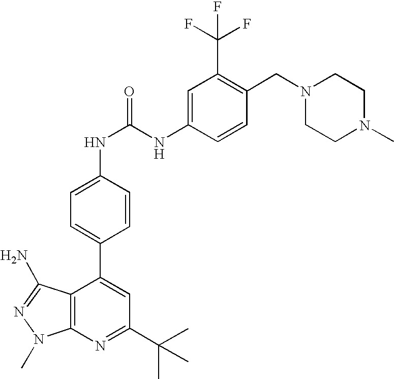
C1(C(C)(C)C)=NC2=C(C(C3=CC=C(NC(=O)NC4=CC(C(F)(F)F)=C(CN5CCN(C)CC5)C=C4)C=C3)=C1)C(N)=NN2C
